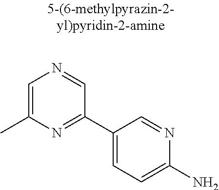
CC1=CN=CC(C2=CC=C(N)N=C2)=N1
